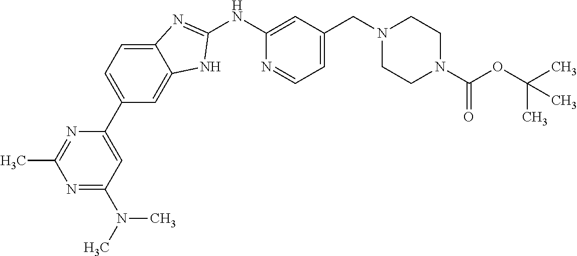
C1=C2C(=CC(C3=CC(N(C)C)=NC(C)=N3)=C1)NC(NC1=CC(CN3CCN(C(OC(C)(C)C)=O)CC3)=CC=N1)=N2
